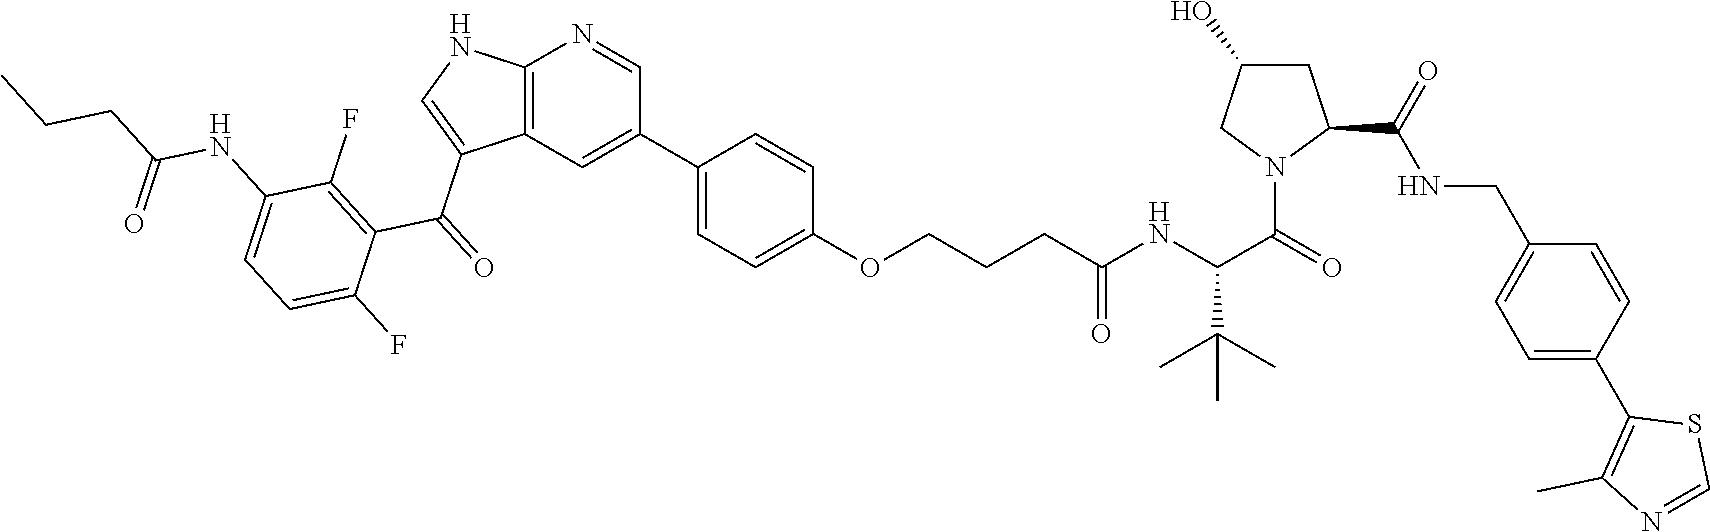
C12=C(C=C(C3=CC=C(OCCCC(=O)NC(C(=O)N4C(C(NCC5=CC=C(C6=C(C)N=CS6)C=C5)=O)CC(O)C4)C(C)(C)C)C=C3)C=N1)C(C(=O)C1=C(F)C(NC(CCC)=O)=CC=C1F)=CN2
